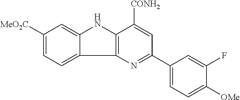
C12=C(NC3=CC([MeO2C])=CC=C13)C([CONH2])=CC(C1=CC=C([OMe])C(F)=C1)=N2
